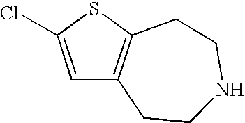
C1=C(Cl)SC2=C1CCNCC2
